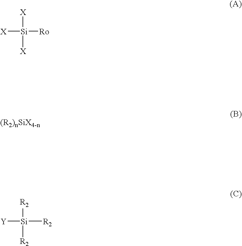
[X][Si]([Ro])([X])[X].[(R2)nSiX4-n].[Y][Si]([R2])([R2])[R2]
